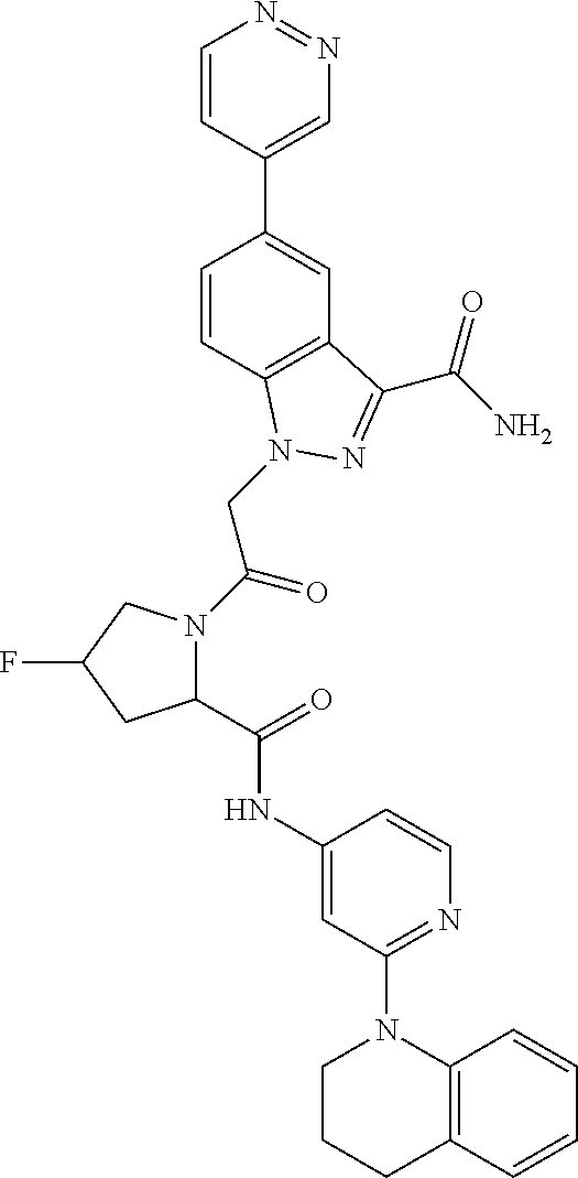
C1(C(=O)NC2=CC(N3CCCC4=C3C=CC=C4)=NC=C2)N(C(CN2C3=C(C=C(C4=CN=NC=C4)C=C3)C(C(N)=O)=N2)=O)CC(F)C1
